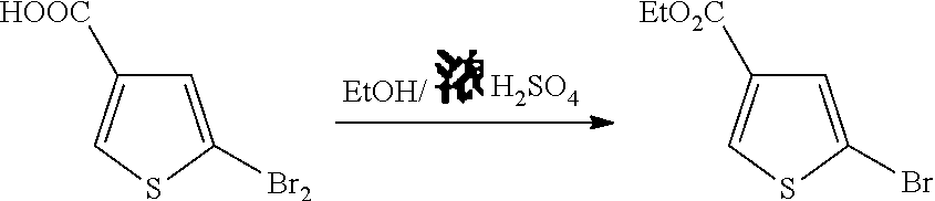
C1=C([Br2])SC=C1[HOOC].C1=C(Br)SC=C1[EtO2C].[H2SO4]
